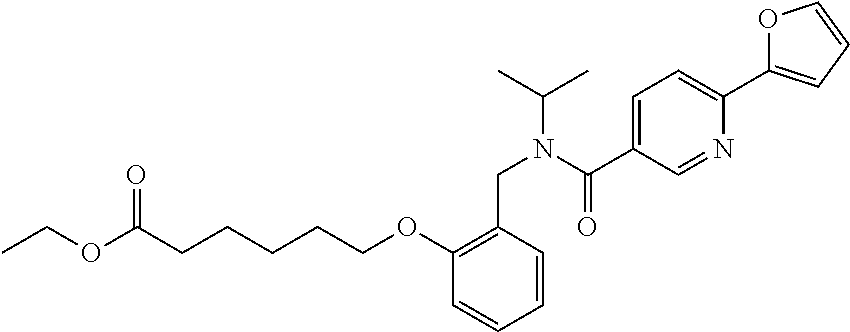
CCOC(CCCCCOC1=C(CN(C(C)C)C(C2=CC=C(C3=CC=CO3)N=C2)=O)C=CC=C1)=O
